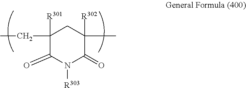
C1([R301])(CC)C(=O)N([R303])C(=O)C([R302])(C)C1
